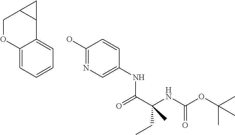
C12=CC=CC=C1C1C(CO2)C1.OC1=NC=C(NC(C(NC(OC(C)(C)C)=O)(CC)C)=O)C=C1
